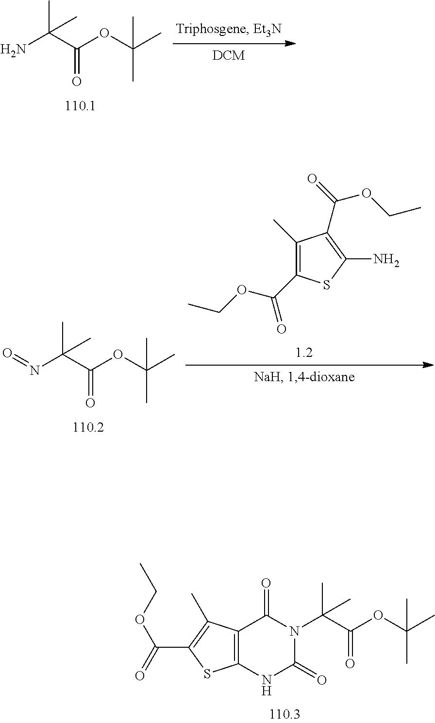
C12=C(SC(C(=O)OCC)=C1C)NC(=O)N(C(C(=O)OC(C)(C)C)(C)C)C2=O.NC(C(=O)OC(C)(C)C)(C)C.N(C(C(=O)OC(C)(C)C)(C)C)=O.C1(C)=C(C(OCC)=O)SC(N)=C1C(OCC)=O
